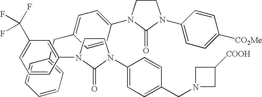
C1CN(C2=CC=C(CC3=CC=CC=C3)C=C2)C(=O)N1C1=CC=C([CO2Me])C=C1.C1(C(F)(F)F)=CC=CC(N2CCN(C3=CC=C(CN4CC([COOH])C4)C=C3)C2=O)=C1
